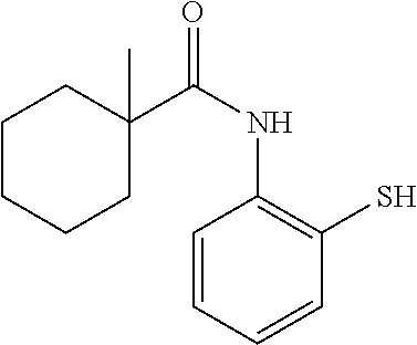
C1=CC=CC(S)=C1NC(=O)C1(C)CCCCC1
